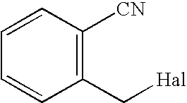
C1=CC([CN])=C(C[Hal])C=C1
